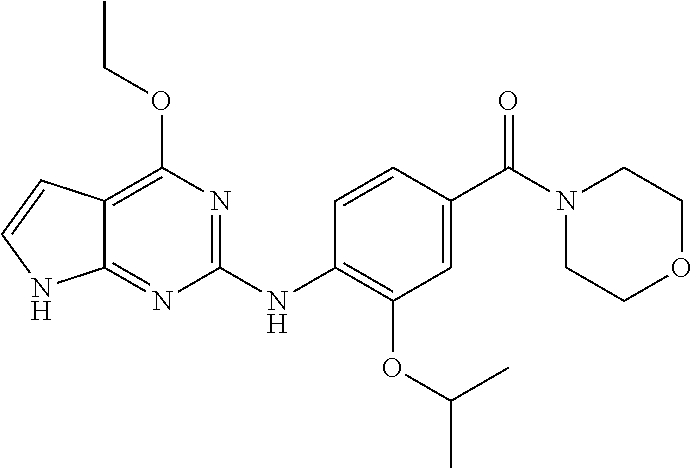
C1(NC2=C(OC(C)C)C=C(C(N3CCOCC3)=O)C=C2)=NC(OCC)=C2C(=N1)NC=C2
